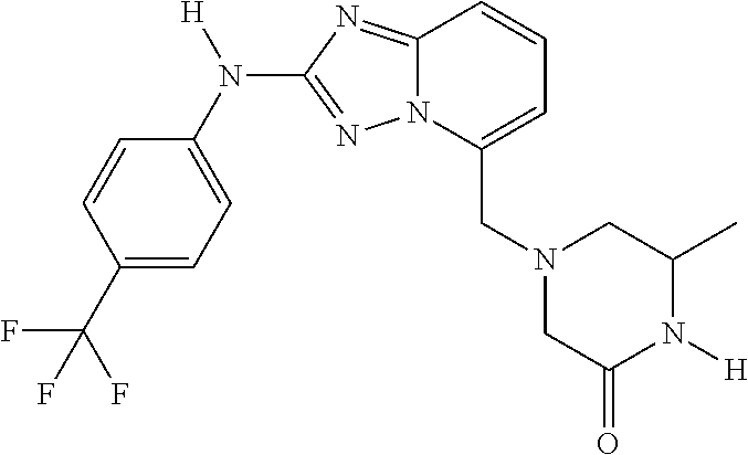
C1=CC(C(F)(F)F)=CC=C1N([H])C1=NN2C(=N1)C=CC=C2CN1CC(=O)N([H])C(C)C1
